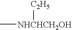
C[NHCHCH2OH][C2H5]
